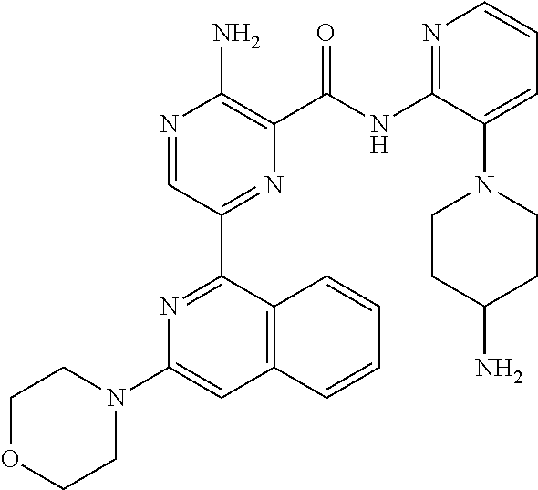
N1=CC(C2=NC(N3CCOCC3)=CC3=C2C=CC=C3)=NC(C(NC2=NC=CC=C2N2CCC(N)CC2)=O)=C1N
